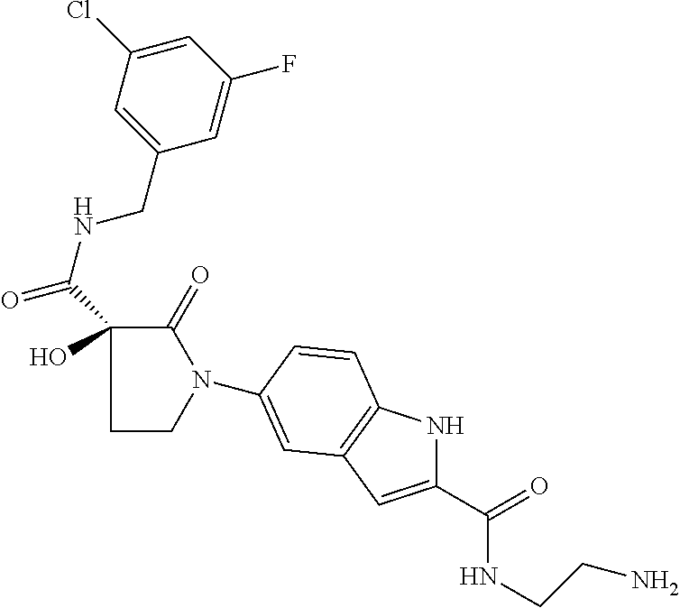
C1(=O)C(C(NCC2=CC(Cl)=CC(F)=C2)=O)(O)CCN1C1=CC2=C(NC(C(NCCN)=O)=C2)C=C1
